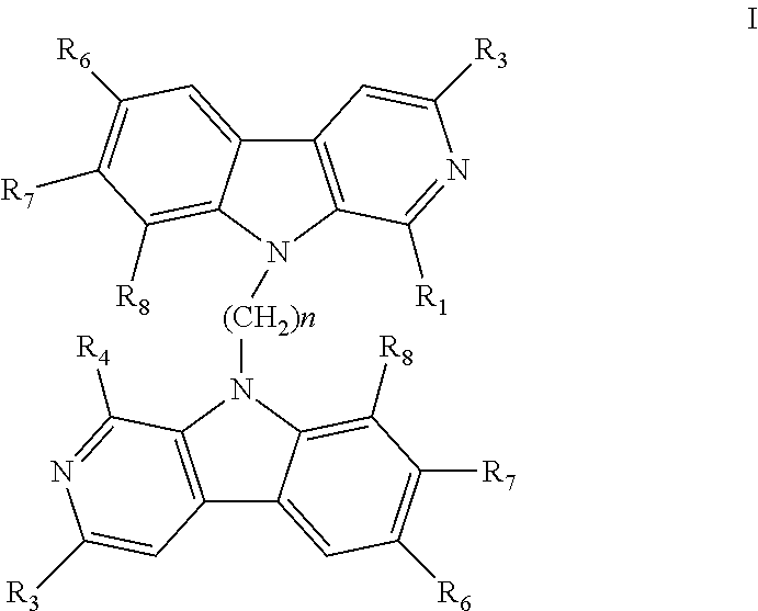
C12=C(C([R1])=NC([R3])=C1)N([(CH2)n]N1C3=C(C4=CC([R6])=C([R7])C([R8])=C14)C=C([R3])N=C3[R4])C1=C([R8])C([R7])=C([R6])C=C21
